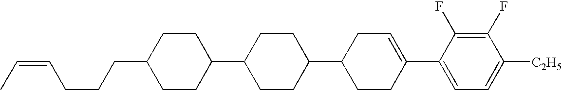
C1(F)=C(F)C(C2=CCC(C3CCC(C4CCC(CCCC=CC)CC4)CC3)CC2)=CC=C1[C2H5]
